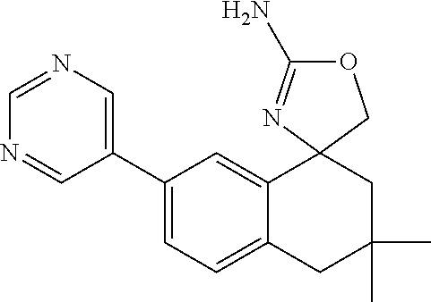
N1=CC(C2=CC=C3C(=C2)C2(CC(C)(C)C3)COC(N)=N2)=CN=C1
